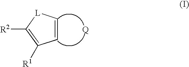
C1=C[L]C([R2])=C1[R1].[Q]
